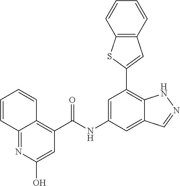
C1=C(NC(=O)C2=C3C(=NC(O)=C2)C=CC=C3)C=C2C(=C1C1=CC3=C(S1)C=CC=C3)NN=C2
